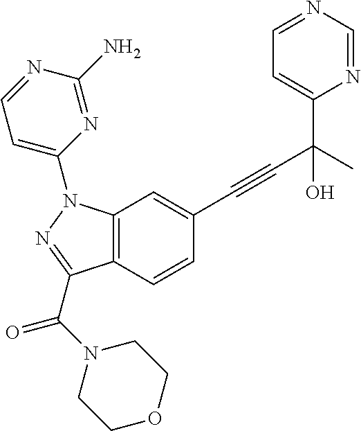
C12=C(C=CC(C#CC(C3=CC=NC=N3)(C)O)=C1)C(C(N1CCOCC1)=O)=NN2C1=CC=NC(N)=N1
